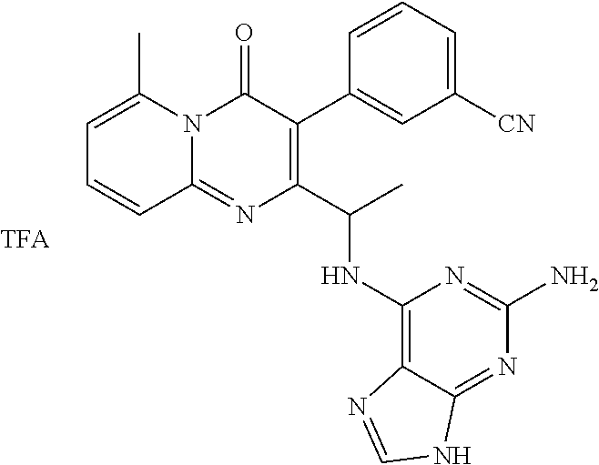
C1([CN])=CC=CC(C2=C(C(C)NC3=C4C(=NC(N)=N3)NC=N4)N=C3N(C2=O)C(C)=CC=C3)=C1
